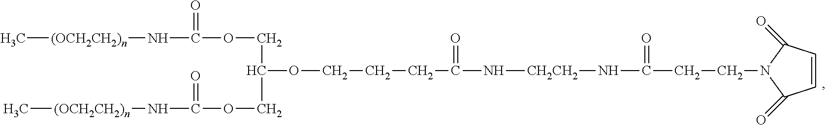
C[(OCH2CH2)n]N(C)C(OCC(OCCCC(N[CH2CH2]NC(CCN1C(=O)C=CC1=O)=O)=O)COC(NC[(OCH2CH2)n]C)=O)=O
